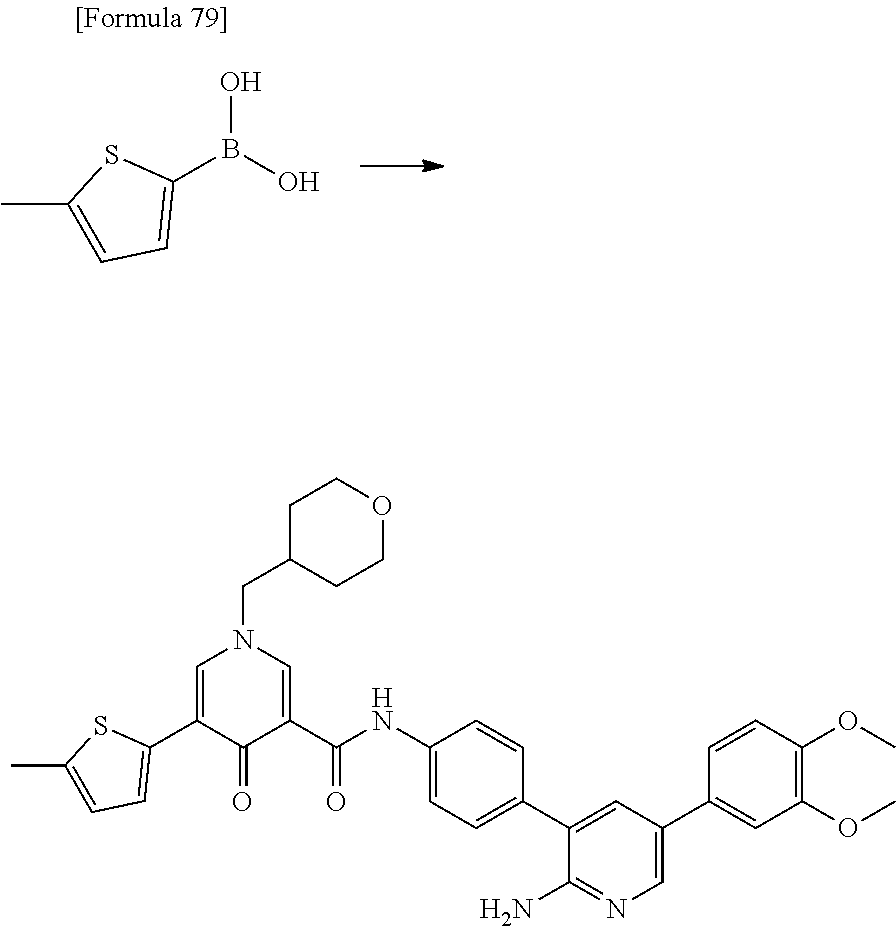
OB(O)C1=CC=C(C)S1.C1(C2=CC=C(C)S2)=CN(CC2CCOCC2)C=C(C(NC2=CC=C(C3=CC(C4=CC(OC)=C(OC)C=C4)=CN=C3N)C=C2)=O)C1=O
